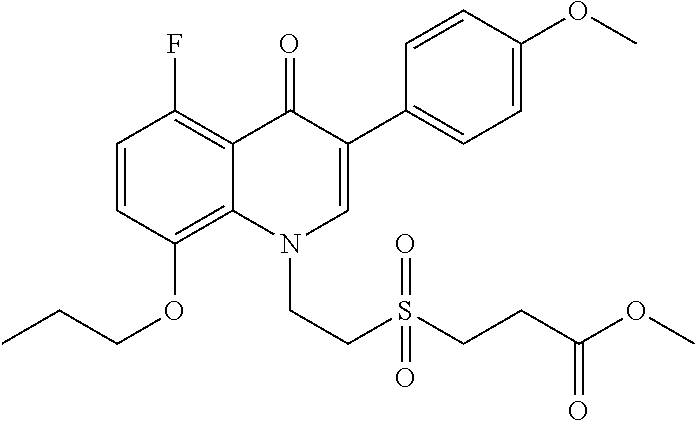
C1=CC(OCCC)=C2C(=C1F)C(=O)C(C1=CC=C(OC)C=C1)=CN2CCS(CCC(OC)=O)(=O)=O
